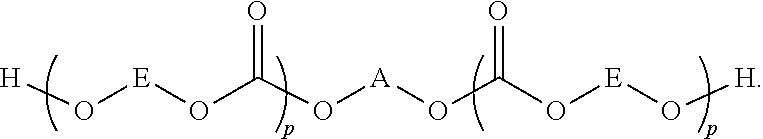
[H]O[E]OC(O[A]OC(O[E]O[H])=O)=O
